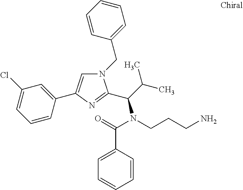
N1(CC2=CC=CC=C2)C=C(C2=CC(Cl)=CC=C2)N=C1C(C(C)C)N(CCCN)C(=O)C1=CC=CC=C1
